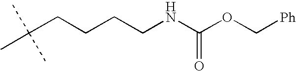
C(CCCCNC(OC[Ph])=O)(C)(C)C
